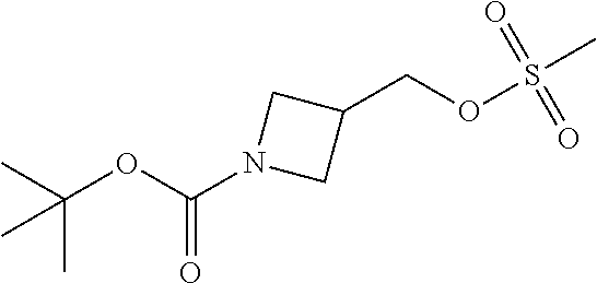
CC(C)(OC(N1CC(COS(C)(=O)=O)C1)=O)C
